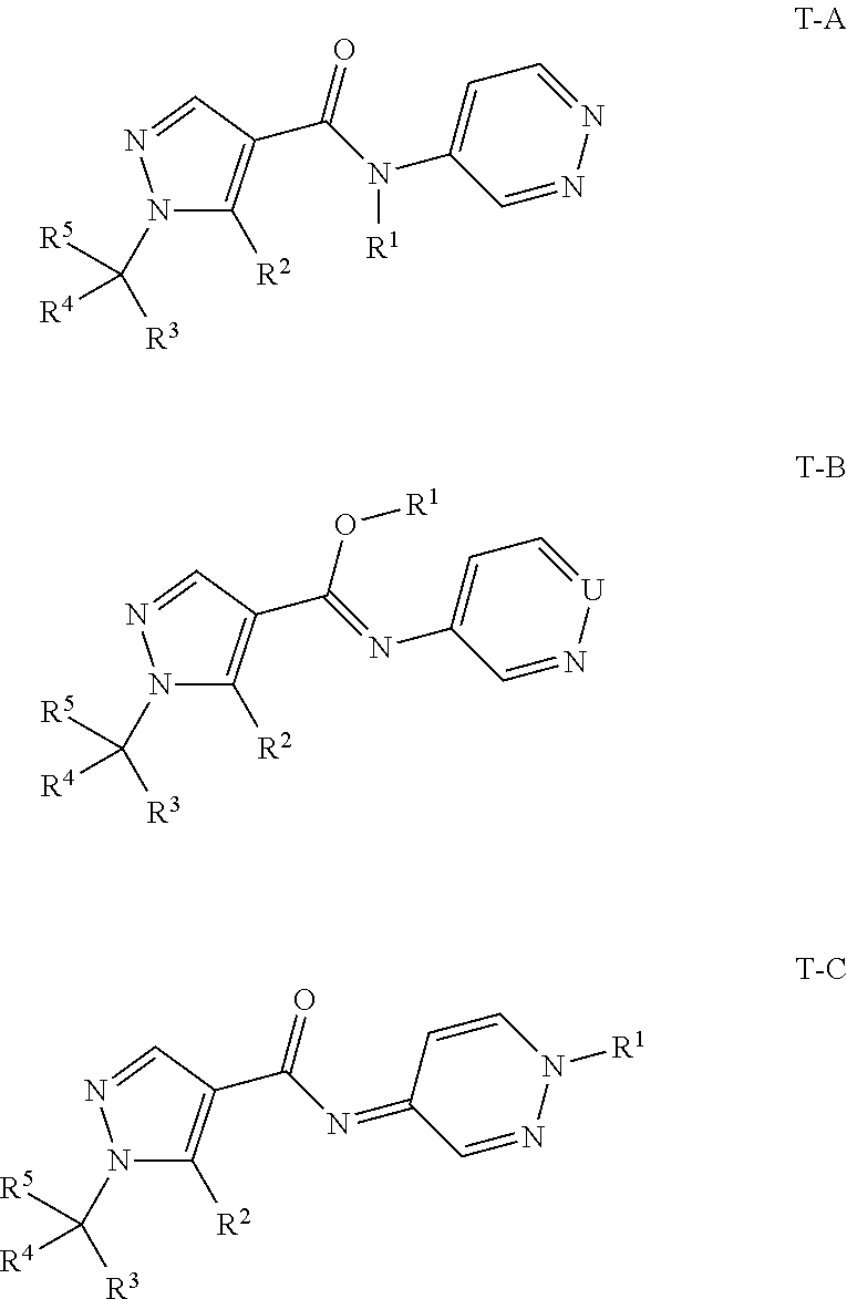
N1(C([R3])([R5])[R4])C([R2])=C(C(N(C2=CC=NN=C2)[R1])=O)C=N1.N1(C([R3])([R5])[R4])C([R2])=C(C(=NC2=CC=[U]N=C2)O[R1])C=N1.N1(C([R3])([R5])[R4])C([R2])=C(C(N=C2C=NN([R1])C=C2)=O)C=N1
